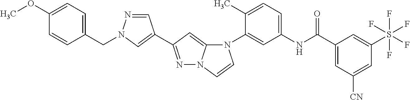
C1=NN(CC2=CC=C(OC)C=C2)C=C1C1=NN2C(=C1)N(C1=CC(NC(C3=CC([CN])=CC(S(F)(F)(F)(F)F)=C3)=O)=CC=C1C)C=C2
